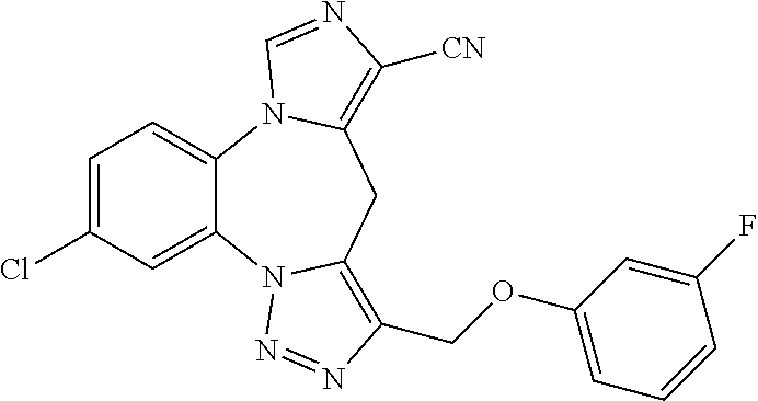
C12=CC=C(Cl)C=C1N1C(=C(COC3=CC=CC(F)=C3)N=N1)CC1=C([CN])N=CN21
